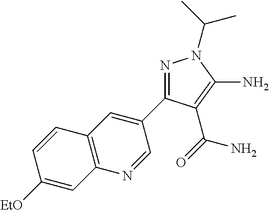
N1=C(C2=CC3=C(N=C2)C=C([EtO])C=C3)C(C(=O)N)=C(N)N1C(C)C
